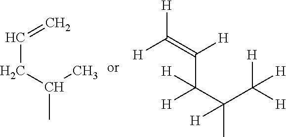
CC(CC=C)C.[H]C(=C([H])C(C(C([H])([H])[H])(C)[H])([H])[H])[H]
